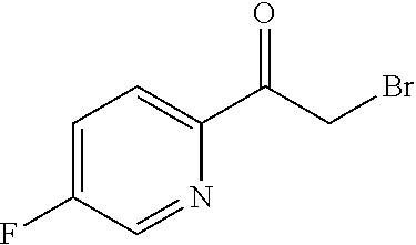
C1=C(F)C=NC(C(=O)CBr)=C1
